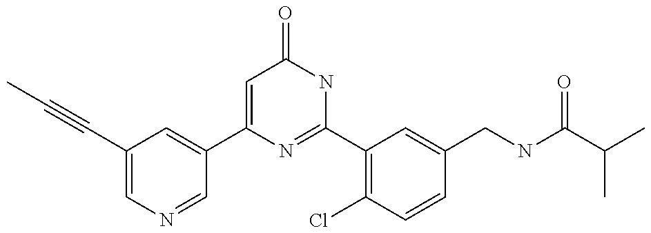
C1(C2=CC(C#CC)=CN=C2)=CC(=O)NC(C2=C(Cl)C=CC(CNC(C(C)C)=O)=C2)=N1
